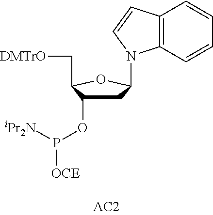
C12=C(C=CC=C1)N(C1CC(OP([iPr2N])[OCE])C(C[DMTrO])O1)C=C2
